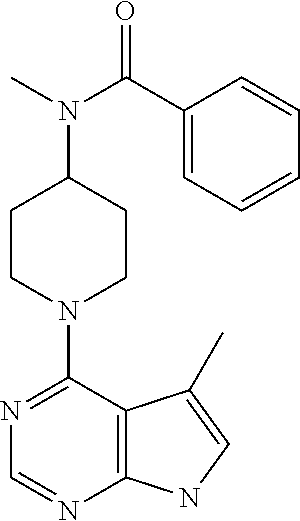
C1CN(C2=NC=NC3=C2C(C)=CN3)CCC1N(C(=O)C1=CC=CC=C1)C
